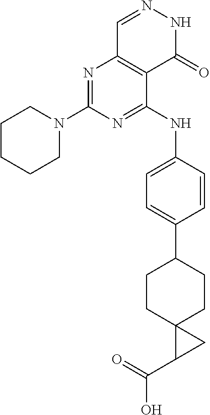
N1=C(N2CCCCC2)N=C(NC2=CC=C(C3CCC4(CC3)C(C(=O)O)C4)C=C2)C2=C1C=NNC2=O
